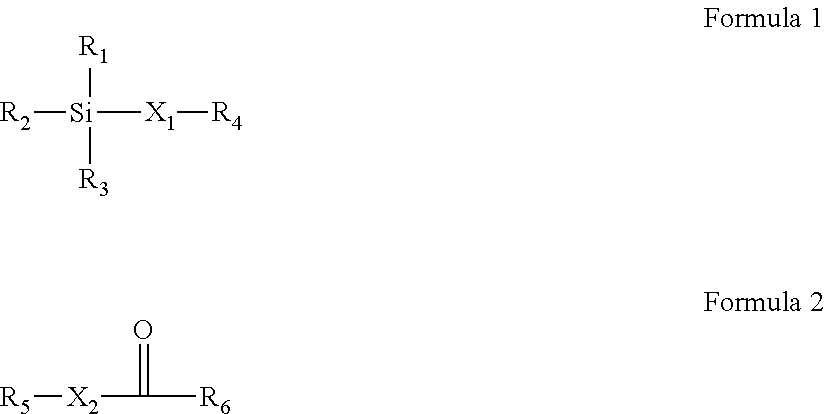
[R2][Si]([X1][R4])([R1])[R3].[R5][X2]C([R6])=O
